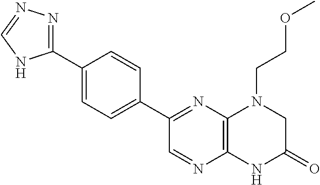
C12=C(N=C(C3=CC=C(C4=NN=CN4)C=C3)C=N1)N(CCOC)CC(=O)N2
